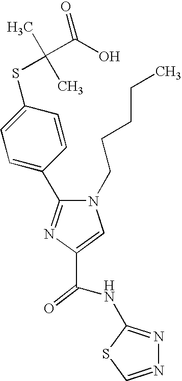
N1=CSC(NC(C2=CN(CCCCC)C(C3=CC=C(SC(C)(C)C(O)=O)C=C3)=N2)=O)=N1
